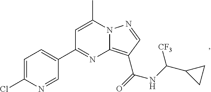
C1=C(C)N2C(=C(C(=O)NC(C3CC3)[CF3])C=N2)N=C1C1=CC=C(Cl)N=C1
